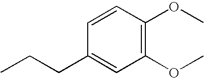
C1=CC(OC)=C(OC)C=C1CCC
